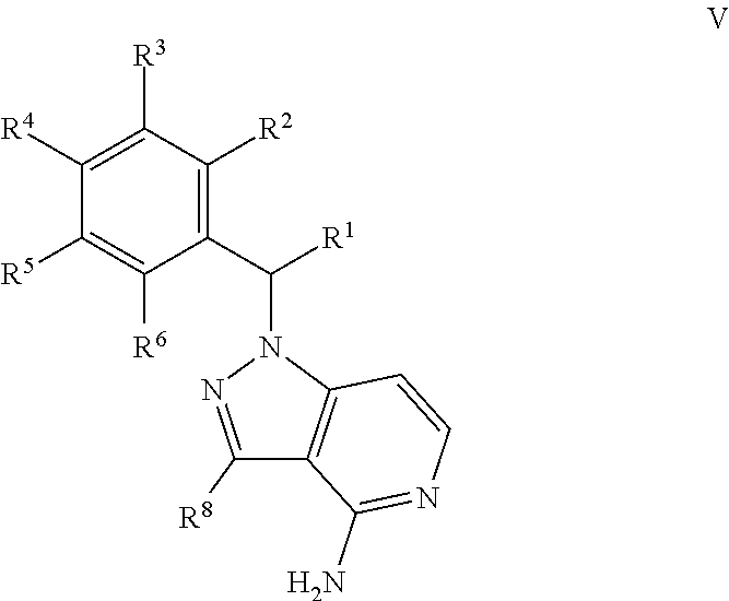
C1([R4])=C([R3])C([R2])=C(C(N2N=C([R8])C3=C2C=CN=C3N)[R1])C([R6])=C1[R5]
